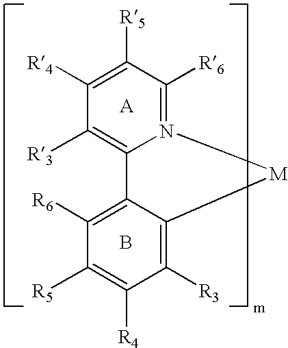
N12=C([R6])C([R5])=C([R4])C([R3])=C1C1=C([R6])C([R5])=C([R4])C([R3])=C1[M]2.B
